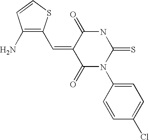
ClC1=CC=C(N2C(=O)C(=CC3=C(N)C=CS3)C(=O)NC2=S)C=C1
